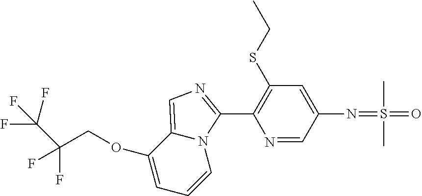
C(COC1=CC=CN2C1=CN=C2C1=C(SCC)C=C(N=S(C)(C)=O)C=N1)(F)(F)C(F)(F)F
